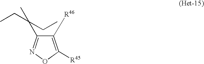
C1([R46])=C([R45])ON=C1C(C)(CC)CC
